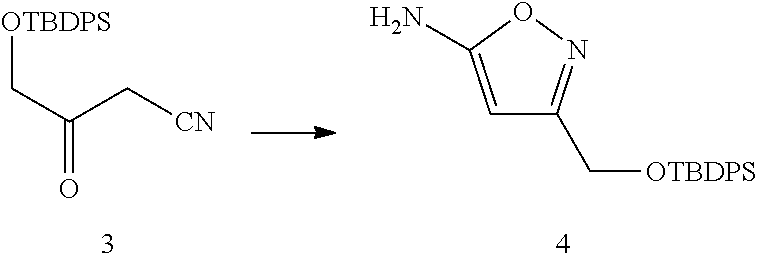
[OTBDPS]CC(C[CN])=O.C1=C(N)ON=C1C[OTBDPS]
